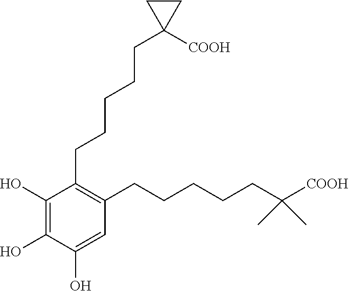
C1(CCCCCC2([COOH])CC2)=C(CCCCCC([COOH])(C)C)C=C(O)C(O)=C1O
